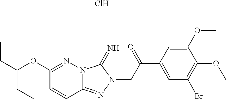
C12=NN(CC(=O)C3=CC(Br)=C(OC)C(OC)=C3)C(=N)N1N=C(OC(CC)CC)C=C2.Cl
